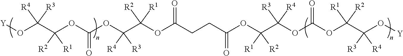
O([Y])C([R3])([R4])C(OC(OC([R3])([R4])C(OC(CCC(=O)OC([R2])([R1])C(OC(OC(C([R3])([R4])O[Y])([R2])[R1])=O)([R3])[R4])=O)([R1])[R2])=O)([R1])[R2]
